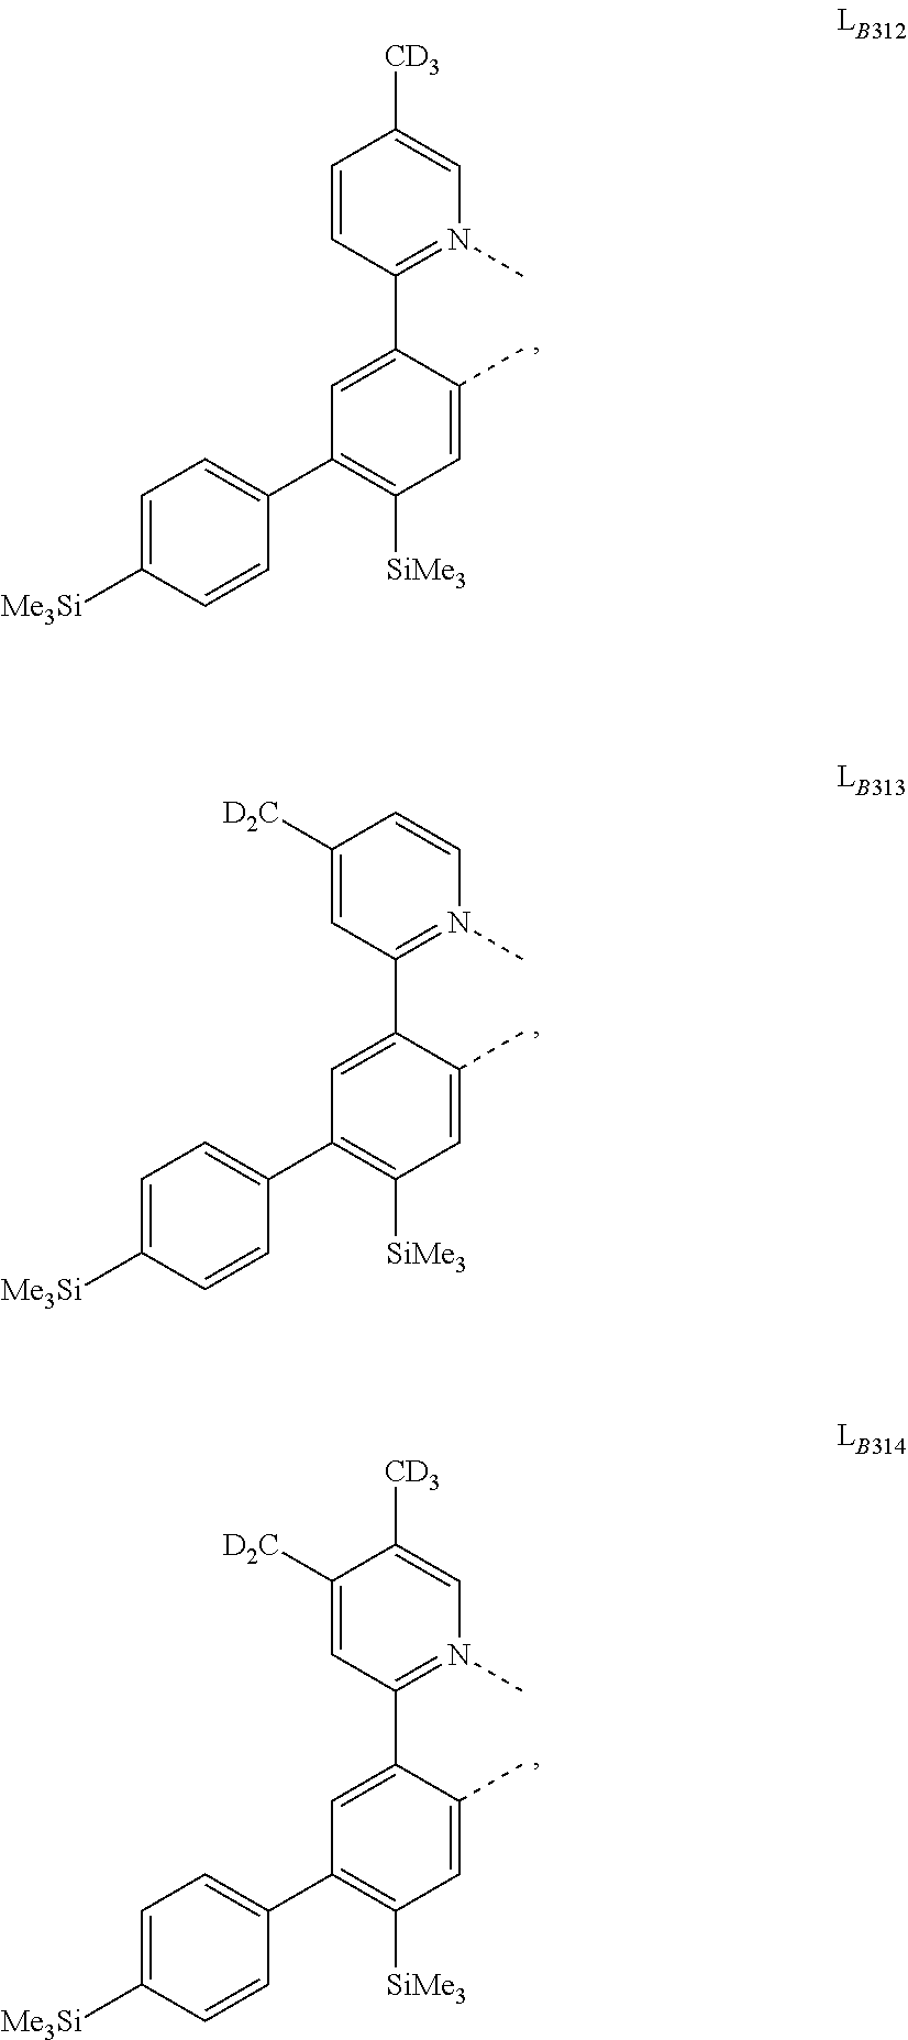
C1=CC(C2=CC(C3=CC=C([Me3Si])C=C3)=C([SiMe3])C=C2C)=N(C)C=C1[CD3].C1([D2C])=CC(C2=CC(C3=CC=C([Me3Si])C=C3)=C([SiMe3])C=C2C)=N(C)C=C1.C1([D2C])=CC(C2=CC(C3=CC=C([Me3Si])C=C3)=C([SiMe3])C=C2C)=N(C)C=C1[CD3]
